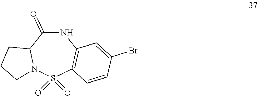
N1C(=O)C2N(S(=O)(=O)C3=C1C=C(Br)C=C3)CCC2
